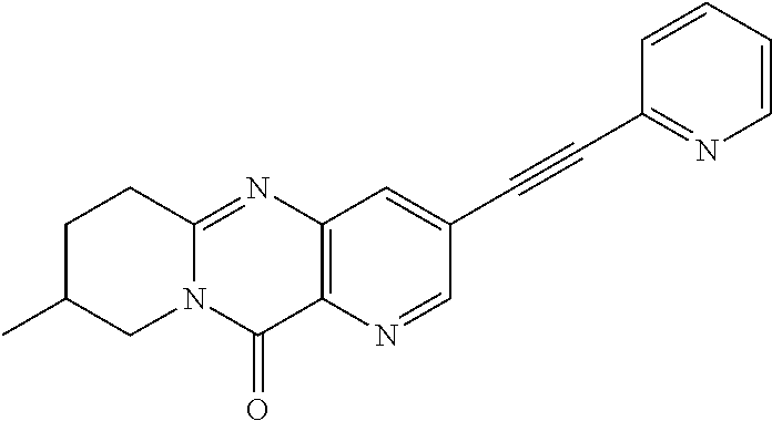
C12=C(N=CC(C#CC3=NC=CC=C3)=C1)C(=O)N1C(=N2)CCC(C)C1
